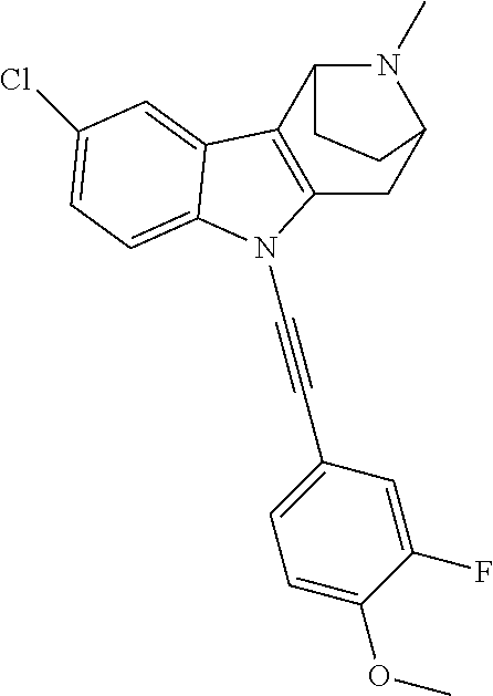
C(#CC1=CC=C(OC)C(F)=C1)N1C2=C(C3=CC(Cl)=CC=C31)C1N(C)C(C2)CC1
